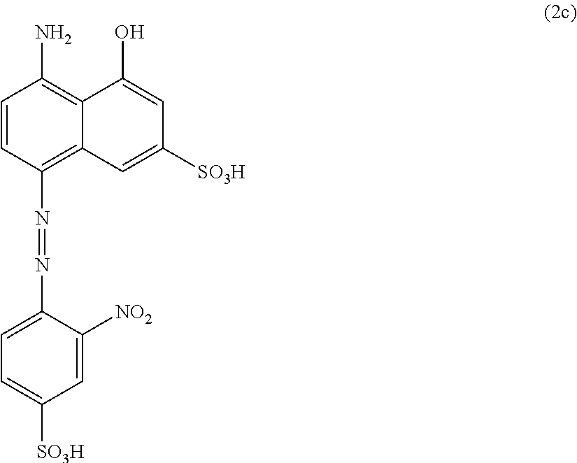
C1=CC(N=NC2=CC=C([SO3H])C=C2[NO2])=C2C(=C1N)C(O)=CC([SO3H])=C2
